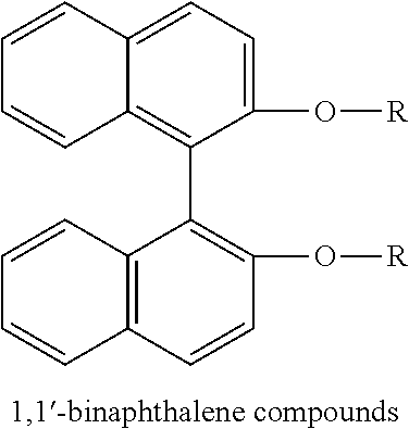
C1=CC2=CC=C(O[R])C(C3=C(O[R])C=CC4=C3C=CC=C4)=C2C=C1
